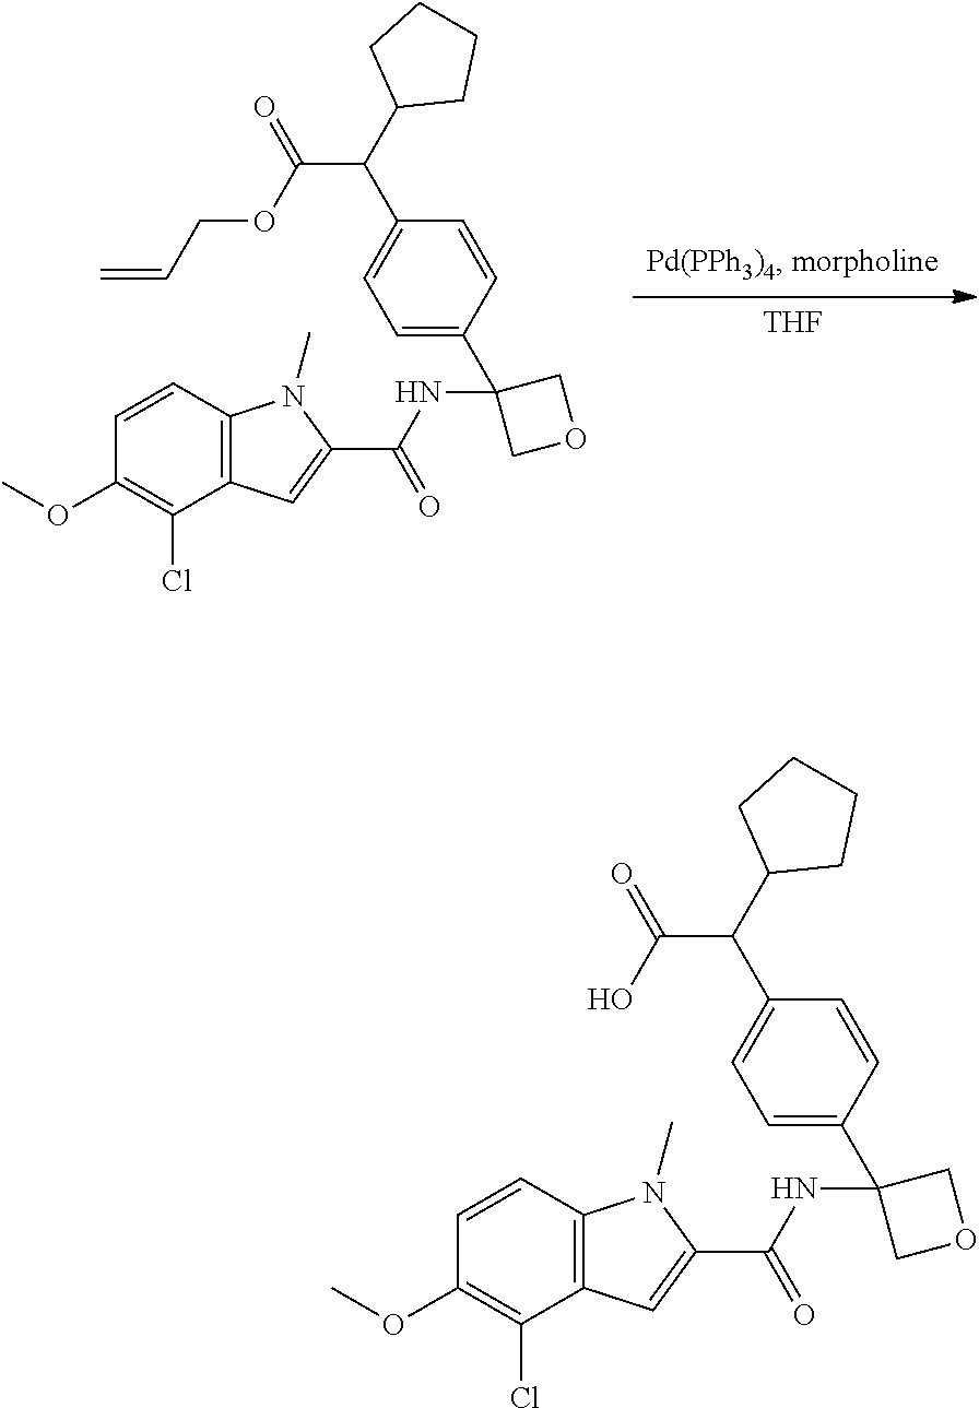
[THF].C1(OC)=C(Cl)C2=C(C=C1)N(C)C(C(NC1(C3=CC=C(C(C4CCCC4)C(OCC=C)=O)C=C3)COC1)=O)=C2.C1(OC)=C(Cl)C2=C(C=C1)N(C)C(C(NC1(C3=CC=C(C(C4CCCC4)C(O)=O)C=C3)COC1)=O)=C2
